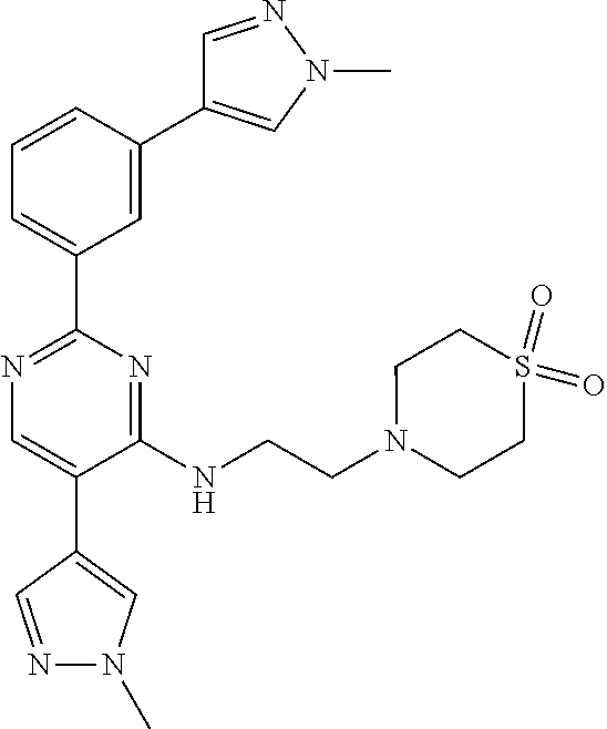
N1=C(C2=CC=CC(C3=CN(C)N=C3)=C2)N=C(NCCN2CCS(=O)(=O)CC2)C(C2=CN(C)N=C2)=C1
